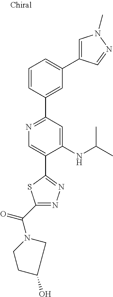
C1=CC(C2=NC=C(C3=NN=C(C(=O)N4CCC(O)C4)S3)C(NC(C)C)=C2)=CC(C2=CN(C)N=C2)=C1
